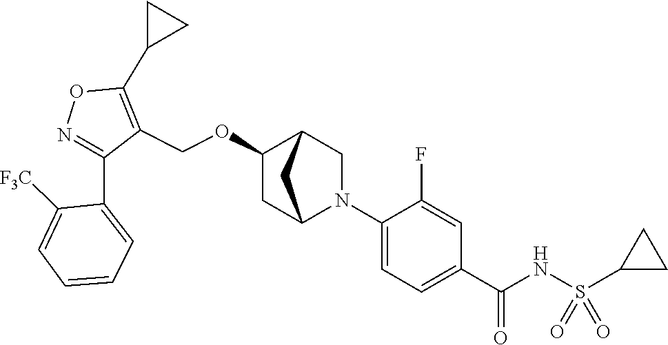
N1=C(C2=CC=CC=C2[F3C])C(COC2CC3N(C4=CC=C(C(NS(C5CC5)(=O)=O)=O)C=C4F)CC2C3)=C(C2CC2)O1
